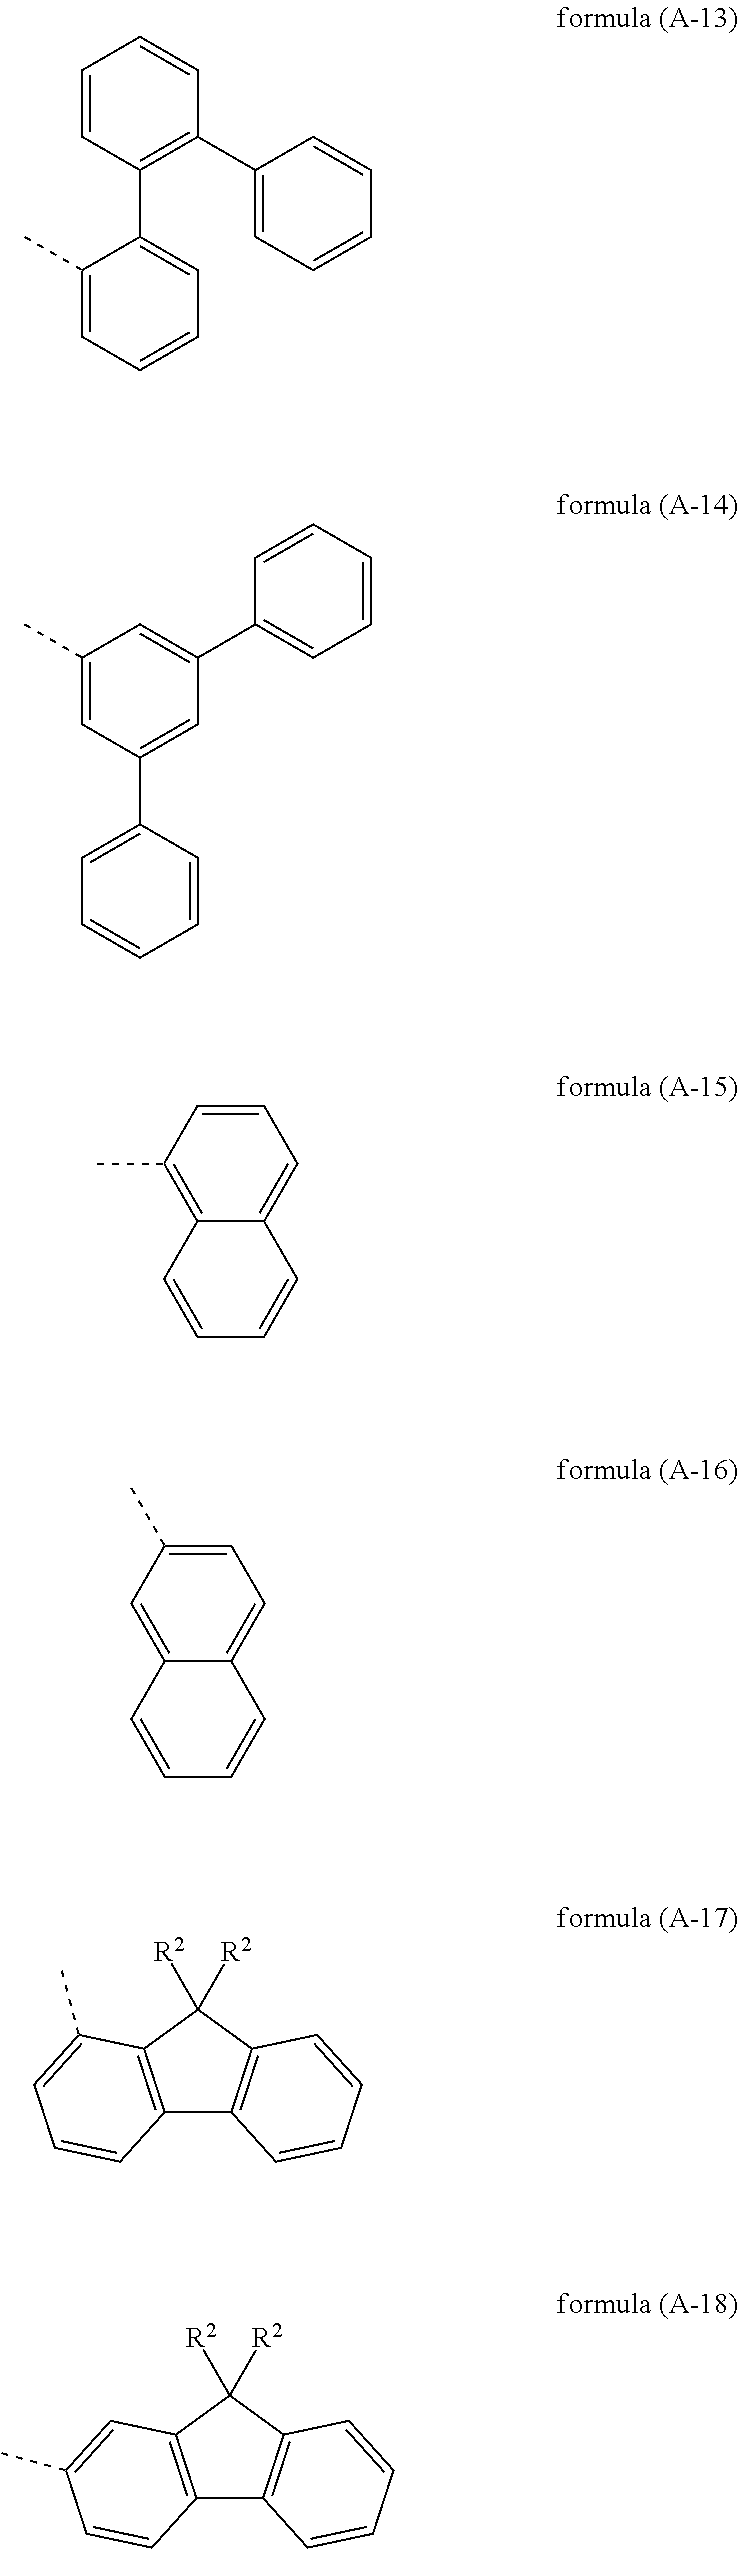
C1(C)=CC=CC=C1C1=C(C2=CC=CC=C2)C=CC=C1.C1(C)=CC(C2=CC=CC=C2)=CC(C2=CC=CC=C2)=C1.C1=CC(C)=C2C(=C1)C=CC=C2.C1=C(C)C=C2C(=C1)C=CC=C2.C12=C(C([R2])([R2])C3=C1C=CC=C3)C(C)=CC=C2.C12=C(C([R2])([R2])C3=C1C=CC=C3)C=C(C)C=C2
